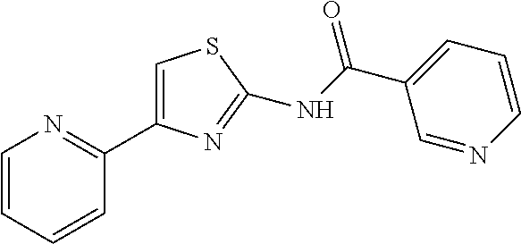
S1C=C(C2=NC=CC=C2)N=C1NC(C1=CC=CN=C1)=O
